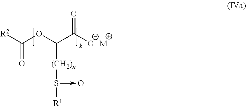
C(OC(C([O-])=O)[(CH2)n]S([R1])->O)([R2])=O.[M]
